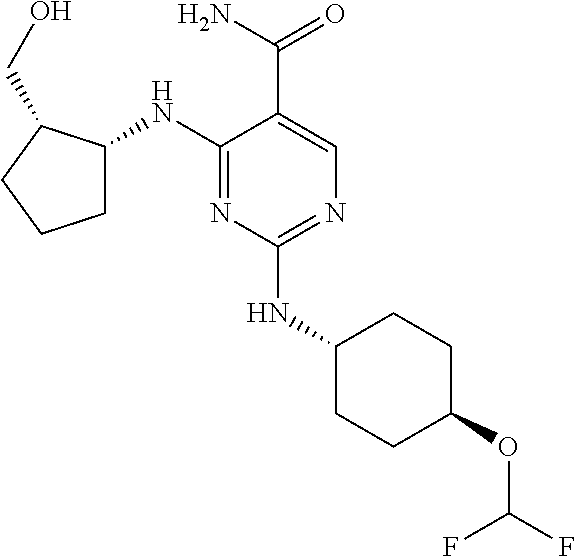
C1(NC2CCCC2CO)=NC(NC2CCC(OC(F)F)CC2)=NC=C1C(N)=O
